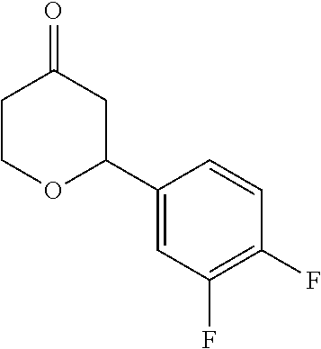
C1COC(C2=CC(F)=C(F)C=C2)CC1=O
